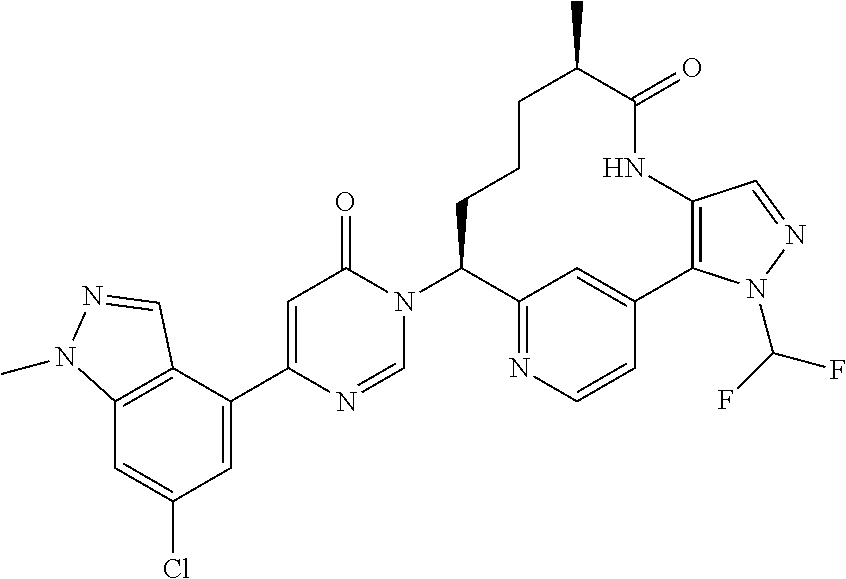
C12=C(C(C3=CC(=O)N(C4CCCC(C)C(=O)NC5=C(C6=CC4=NC=C6)N(C(F)F)N=C5)C=N3)=CC(Cl)=C1)C=NN2C
